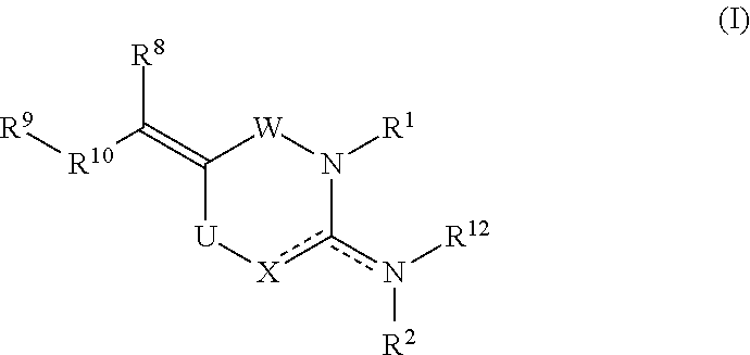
C1(=C([R10][R9])[R8])[U][X]c(n([R12])[R2])N([R1])[W]1
